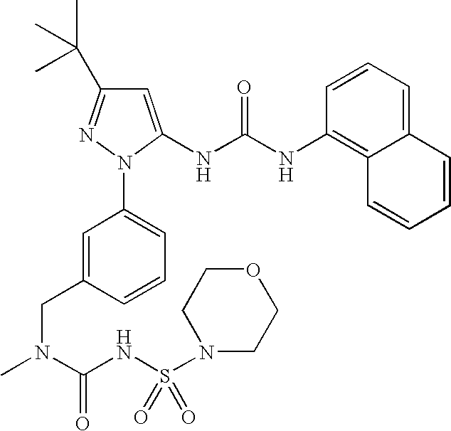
C1=C(CN(C)C(NS(N2CCOCC2)(=O)=O)=O)C=CC=C1N1C(NC(NC2=C3C(=CC=C2)C=CC=C3)=O)=CC(C(C)(C)C)=N1
